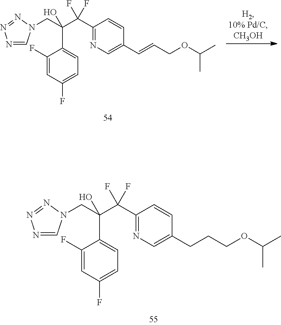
C1(C(C(CN2C=NN=N2)(O)C2=CC=C(F)C=C2F)(F)F)=NC=C(CCCOC(C)C)C=C1.C1(C(C(CN2C=NN=N2)(O)C2=CC=C(F)C=C2F)(F)F)=NC=C(C=CCOC(C)C)C=C1
